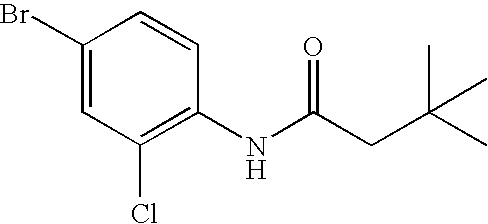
C1(Br)=CC(Cl)=C(NC(CC(C)(C)C)=O)C=C1
